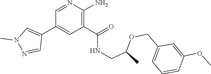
C1(C(NCC(OCC2=CC=CC(OC)=C2)C)=O)=C(N)N=CC(C2=CN(C)N=C2)=C1
